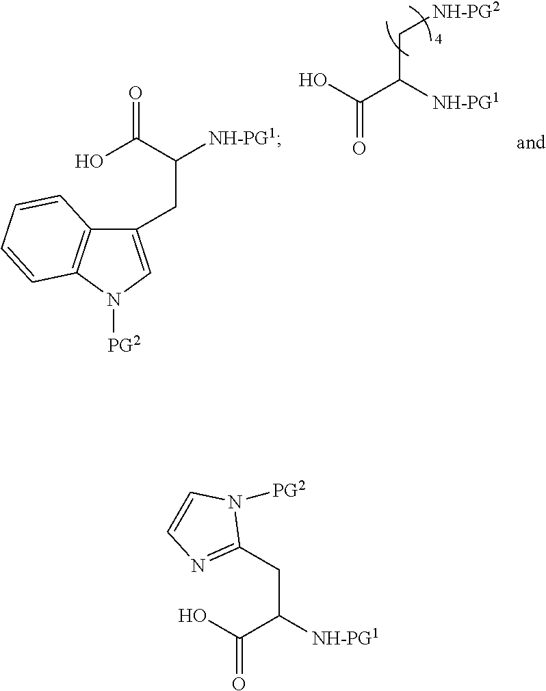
OC(C([NH-PG1])C[NH-PG2])=O.OC(C([NH-PG1])CC1=CN([PG2])C2=C1C=CC=C2)=O.C(C(C(=O)O)[NH-PG1])C1=NC=CN1[PG2]
